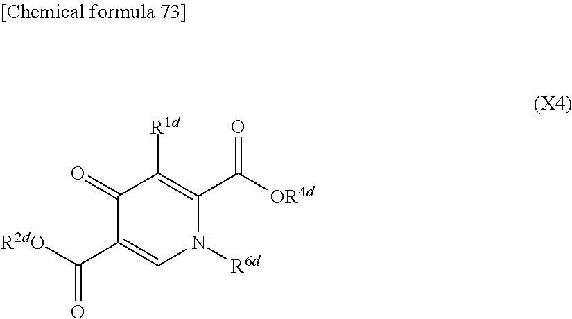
C1(=O)C(C([R2dO])=O)=CN([R6d])C(C([OR4d])=O)=C1[R1d]
